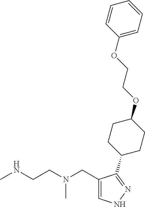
CNCCN(CC1=CNN=C1C1CCC(OCCOC2=CC=CC=C2)CC1)C
